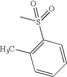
C1=CC(S(=O)(C)=O)=C(C)C=C1
